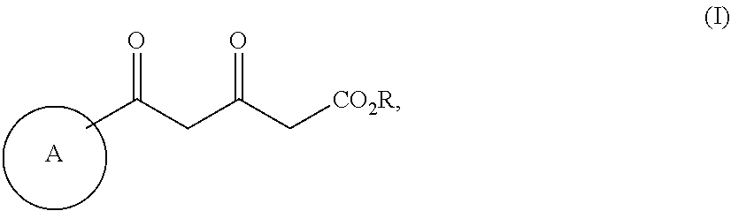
[A].CC(CC(C[CO2R])=O)=O
